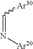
C(=N[Ar20])[Ar30]
